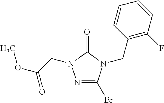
N1=C(Br)N(CC2=C(F)C=CC=C2)C(=O)N1CC(OC)=O
